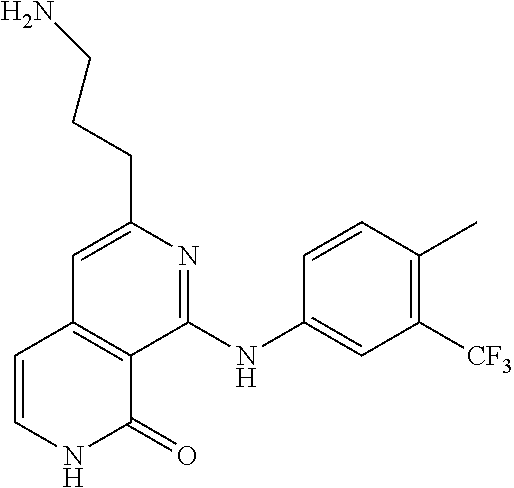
C(C1=CC2=C(C(NC3=CC([CF3])=C(C)C=C3)=N1)C(=O)NC=C2)CCN
